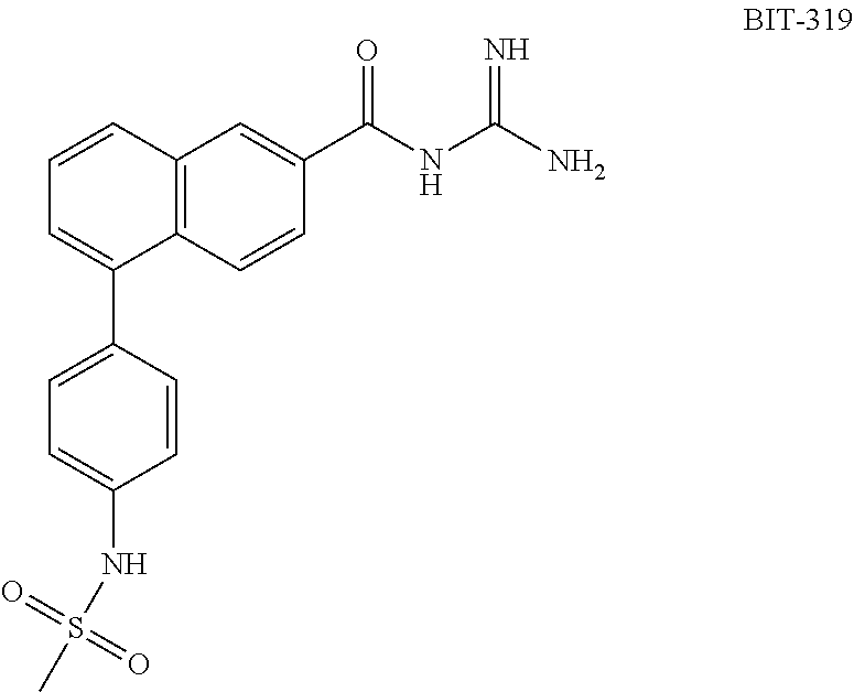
C1=CC2=C(C(C3=CC=C(NS(C)(=O)=O)C=C3)=C1)C=CC(C(NC(N)=N)=O)=C2
